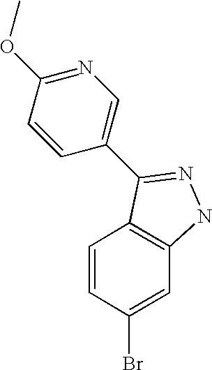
C1=CC(Br)=CC2=C1C(C1=CN=C(OC)C=C1)=NN2
